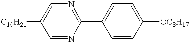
[C10H21]C1=CN=C(C2=CC=C([OC8H17])C=C2)N=C1
